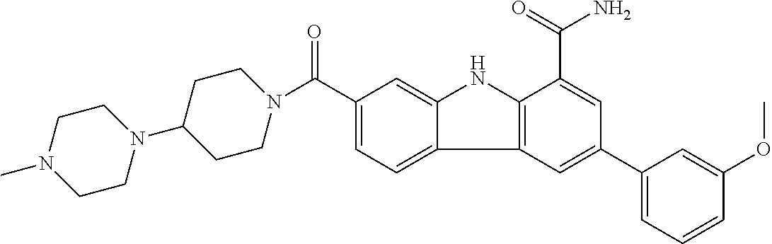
C1(C(=O)N2CCC(N3CCN(C)CC3)CC2)=CC=C2C(=C1)NC1=C2C=C(C2=CC=CC(OC)=C2)C=C1C(=O)N
